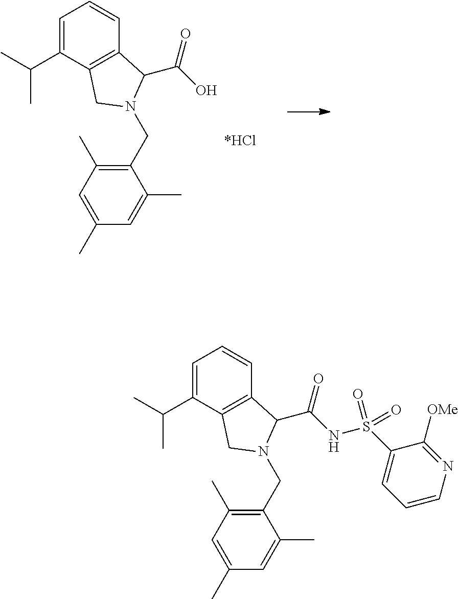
C1=C(C(C)C)C2=C(C=C1)C(C(NS(C1=CC=CN=C1[OMe])(=O)=O)=O)N(CC1=C(C)C=C(C)C=C1C)C2.C1=C(C(C)C)C2=C(C=C1)C(C(O)=O)N(CC1=C(C)C=C(C)C=C1C)C2
